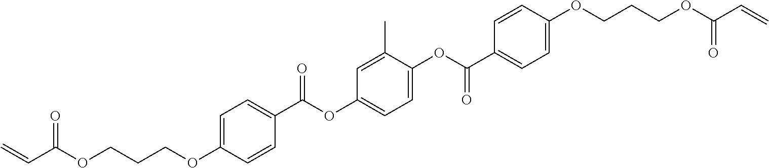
C=CC(OCCCOC1=CC=C(C(=O)OC2=CC=C(OC(=O)C3=CC=C(OCCCOC(C=C)=O)C=C3)C(C)=C2)C=C1)=O
